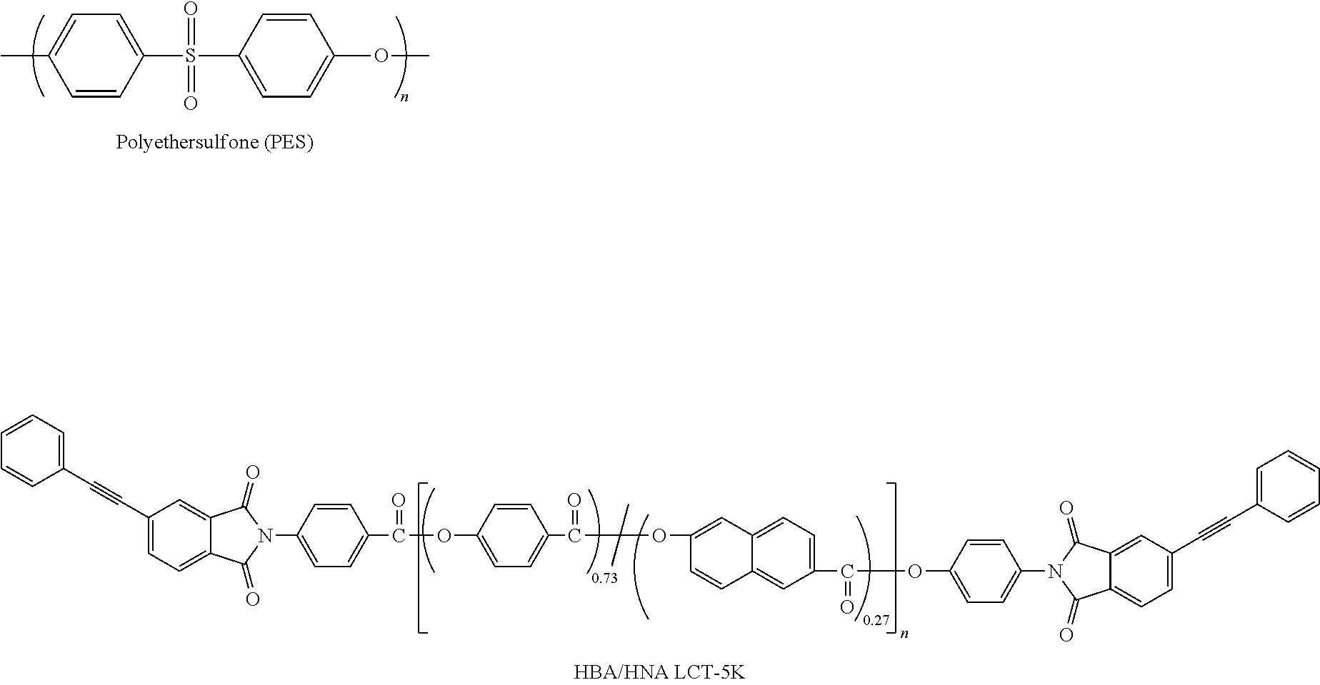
C1=C(C#CC2=CC=C3C(=C2)C(=O)N(C2=CC=C(C(=O)OC4=CC=C(C(=O)OC5=CC6=CC=C(C(=O)OC7=CC=C(N8C(=O)C9=CC=C(C#CC%10=CC=CC=C%10)C=C9C8=O)C=C7)C=C6C=C5)C=C4)C=C2)C3=O)C=CC=C1.C1=CC(S(C2=CC=C(OC)C=C2)(=O)=O)=CC=C1C
